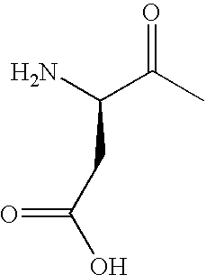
C(C(C)=O)(N)CC(=O)O
